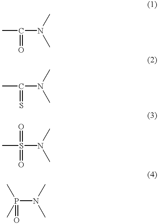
CC(N(C)C)=O.CC(N(C)C)=S.CS(N(C)C)(=O)=O.P(N(C)C)(C)(C)=O
